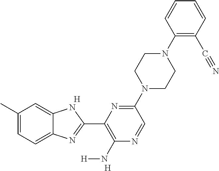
C1(C)=CC=C2C(=C1)NC(C1=C(N[H])N=CC(N3CCN(C4=C(C#N)C=CC=C4)CC3)=N1)=N2.[H].[H]
